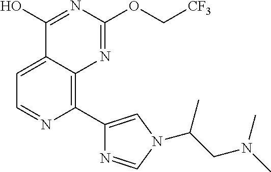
C1=C2C(=C(C3=CN(C(CN(C)C)C)C=N3)N=C1)N=C(OC[CF3])N=C2O
